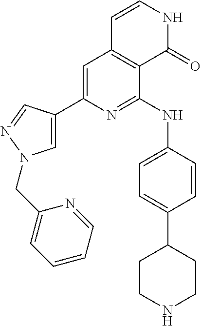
C1=C(C2=CN(CC3=CC=CC=N3)N=C2)N=C(NC2=CC=C(C3CCNCC3)C=C2)C2=C1C=CNC2=O
